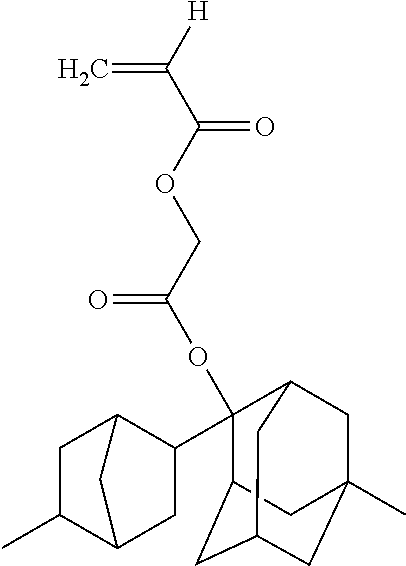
[H]C(C(=O)OCC(=O)OC1(C2C3CC(C)C(C2)C3)C2CC3CC(C)(CC1C3)C2)=C
